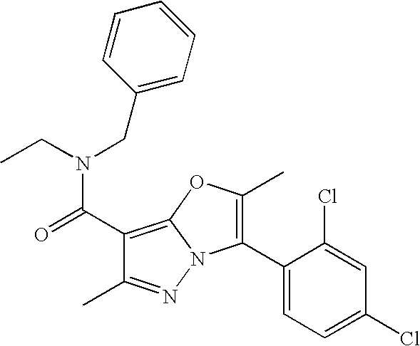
C1(C(=O)N(CC)CC2=CC=CC=C2)=C2N(N=C1C)C(C1=CC=C(Cl)C=C1Cl)=C(C)O2
